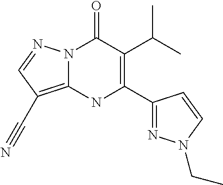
N12C(=C(C#N)C=N1)NC(C1=NN(CC)C=C1)=C(C(C)C)C2=O
